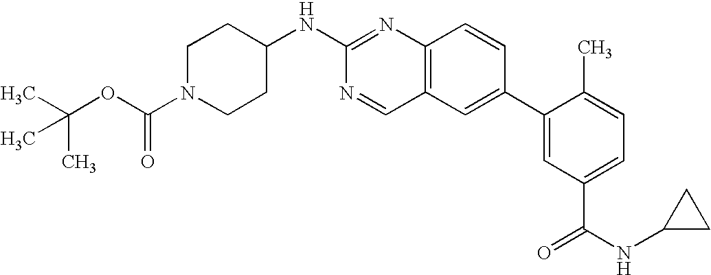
N(C1=NC2=C(C=N1)C=C(C1=CC(C(NC3CC3)=O)=CC=C1C)C=C2)C1CCN(C(OC(C)(C)C)=O)CC1
